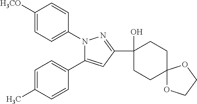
C1CC2(CCC1(C1=NN(C3=CC=C([H3CO])C=C3)C(C3=CC=C(C)C=C3)=C1)O)OCCO2
